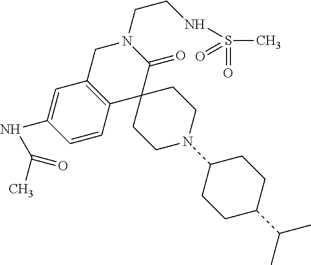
C1C2=C(C3(C(=O)N1CCNS(C)(=O)=O)CCN(C1CCC(C(C)C)CC1)CC3)C=CC(NC(=O)C)=C2
